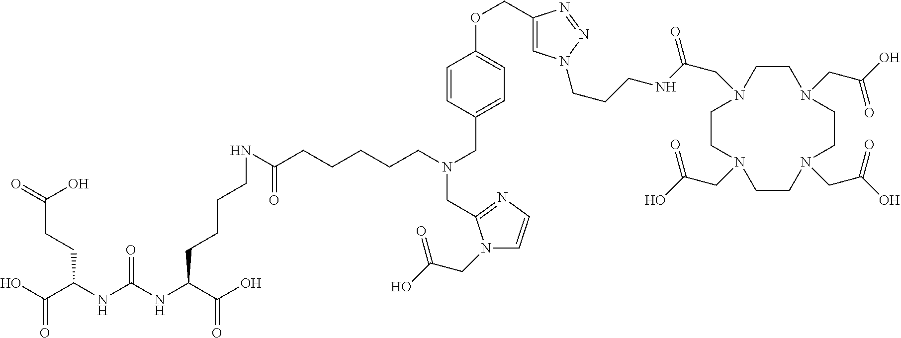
OC(C(NC(NC(C(O)=O)CCCCNC(=O)CCCCCN(CC1=CC=C(OCC2=CN(CCCNC(=O)CN3CCN(CC(O)=O)CCN(CC(O)=O)CCN(CC(O)=O)CC3)N=N2)C=C1)CC1=NC=CN1CC(O)=O)=O)CCC(=O)O)=O
